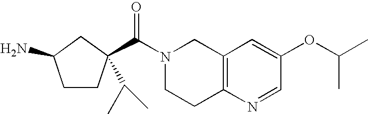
N1(C(=O)C2(C(C)C)CCC(N)C2)CCC2=C(C1)C=C(OC(C)C)C=N2
